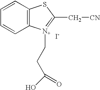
C12=C(C=CC=C1)SC(C[CN])=[N+]2CCC(O)=O.[I-]
